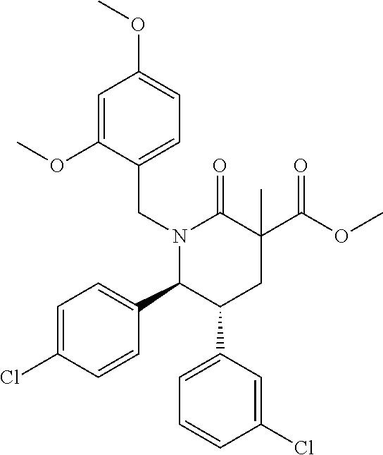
O(C(C1(C)C(=O)N(CC2=CC=C(OC)C=C2OC)C(C2=CC=C(Cl)C=C2)C(C2=CC=CC(Cl)=C2)C1)=O)C
